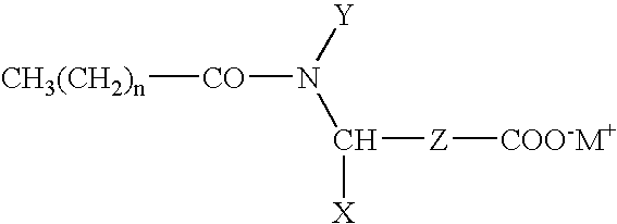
[Y]N(C([X])[Z][COO-M+])[CO][CH3(CH2)n]
